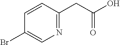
N1=C(CC(O)=O)C=CC(Br)=C1
